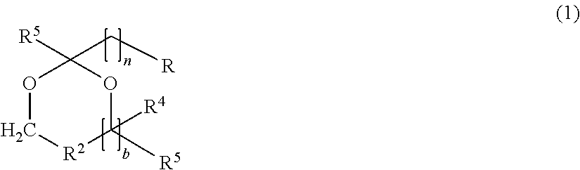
O1C[R2]C([R5])([R4])OC1([R5])C[R]
